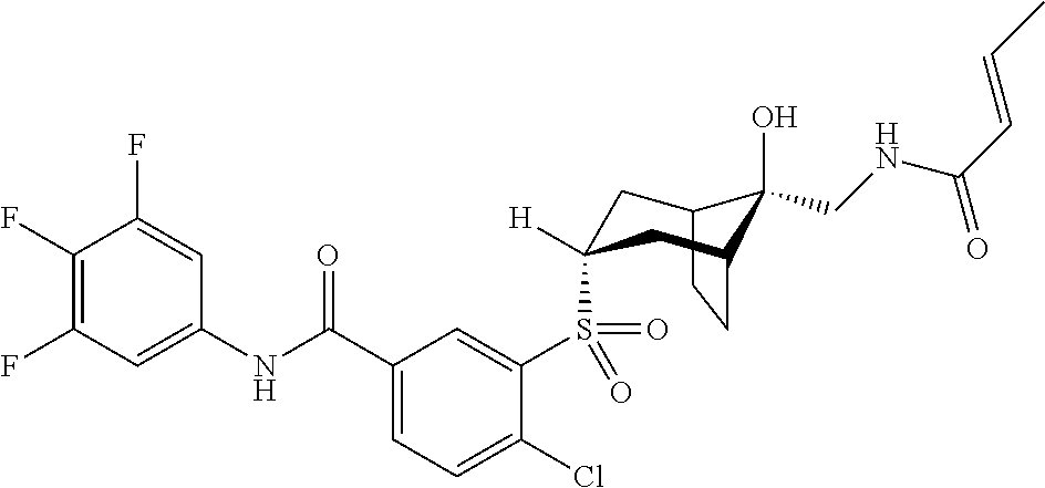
C1(F)=C(F)C=C(NC(C2=CC=C(Cl)C(S(=O)(=O)C3([H])CC4C(O)(CNC(C=CC)=O)C(CC4)C3)=C2)=O)C=C1F
